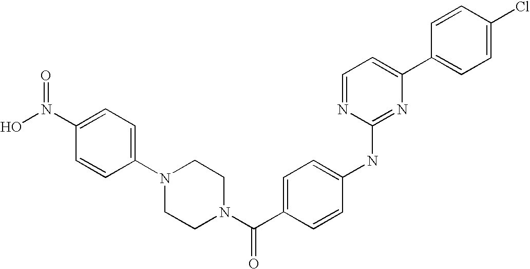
C1=CC(C2=CC=NC(NC3=CC=C(C(N4CCN(C5=CC=C(N(O)=O)C=C5)CC4)=O)C=C3)=N2)=CC=C1Cl
